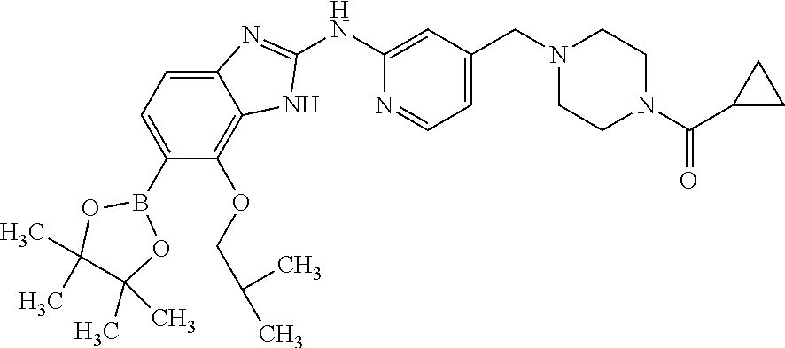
C12=CC=C(B3OC(C)(C)C(C)(C)O3)C(OCC(C)C)=C1NC(NC1=CC(CN3CCN(C(C4CC4)=O)CC3)=CC=N1)=N2
